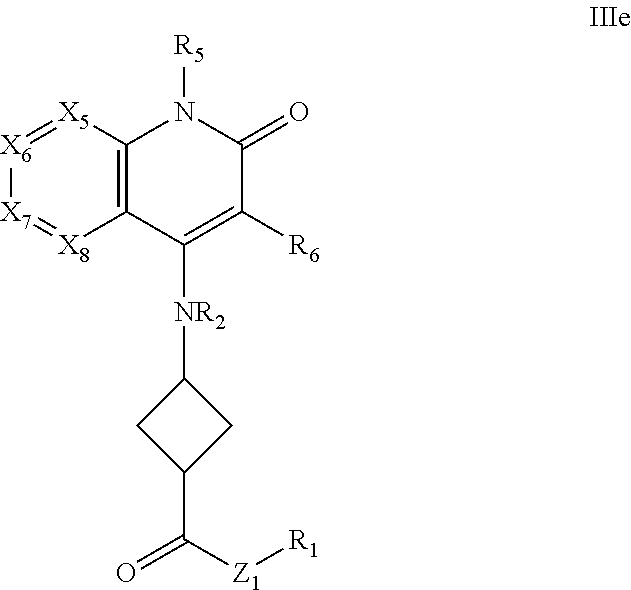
C12=C([X5]=[X6][X7]=[X8]1)N([R5])C(=O)C([R6])=C2[NR2]C1CC(C([Z1][R1])=O)C1
